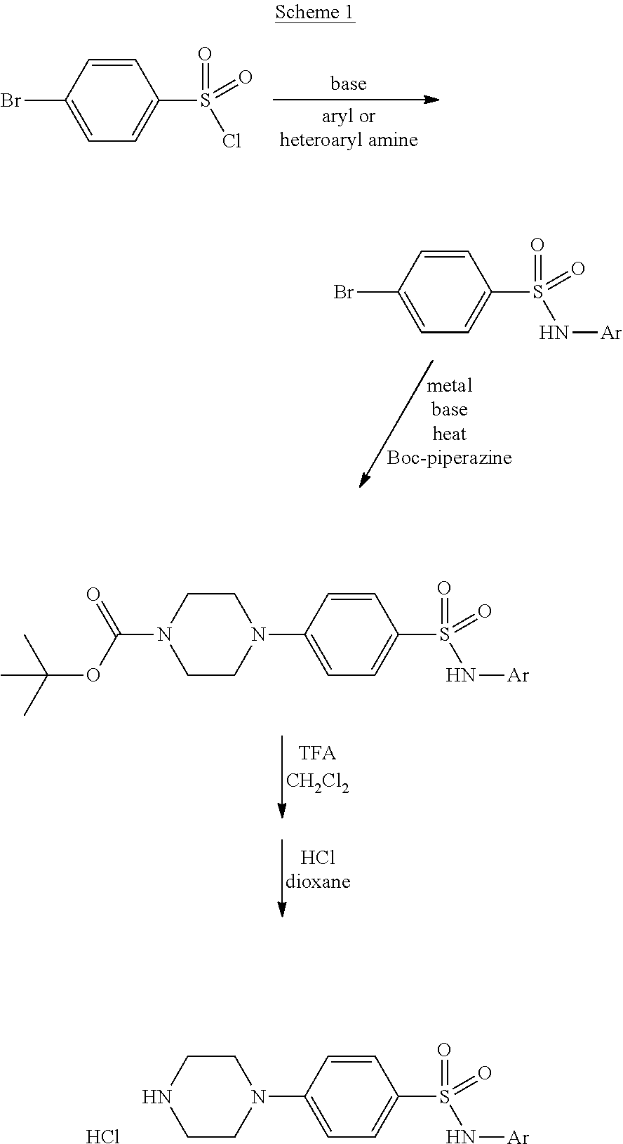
C1=C(Br)C=CC(S(=O)(=O)Cl)=C1.C1=C(Br)C=CC(S(=O)(=O)N[Ar])=C1.C1=C(N2CCN(C(OC(C)(C)C)=O)CC2)C=CC(S(=O)(=O)N[Ar])=C1.C1=C(N2CCNCC2)C=CC(S(=O)(=O)N[Ar])=C1.Cl
